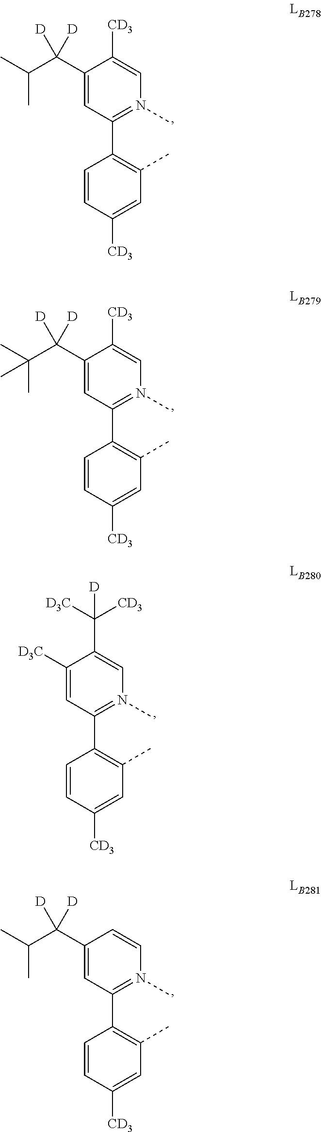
C1(C2=C(C)C=C([CD3])C=C2)=N(C)C=C([CD3])C(C(C(C)C)([D])[D])=C1.C1(C2=C(C)C=C([CD3])C=C2)=N(C)C=C([CD3])C(C(C(C)(C)C)([D])[D])=C1.C1(C2=C(C)C=C([CD3])C=C2)=N(C)C=C(C([CD3])([D3C])[D])C([D3C])=C1.C1(C2=C(C)C=C([CD3])C=C2)=N(C)C=CC(C(C(C)C)([D])[D])=C1
